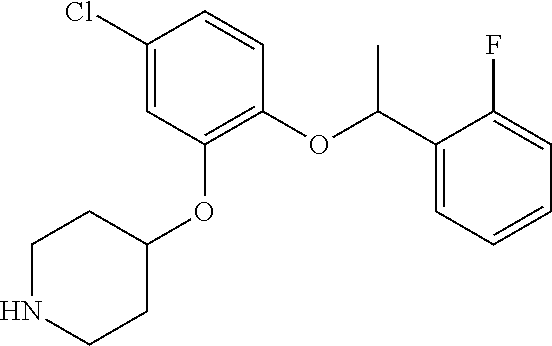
C1(Cl)=CC(OC2CCNCC2)=C(OC(C2=CC=CC=C2F)C)C=C1
